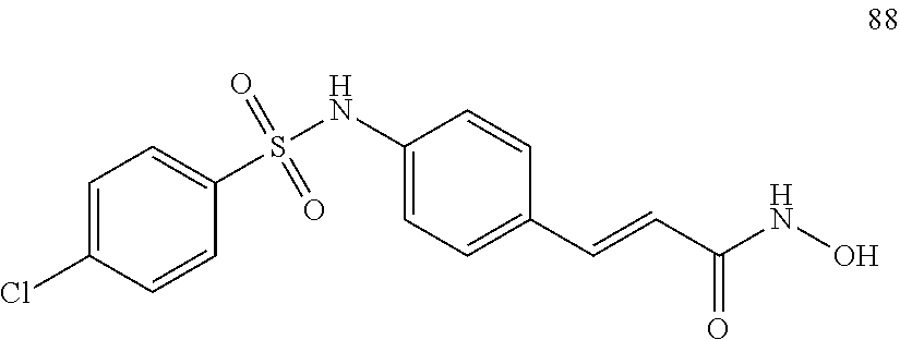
S(NC1=CC=C(C=CC(NO)=O)C=C1)(=O)(=O)C1=CC=C(Cl)C=C1
